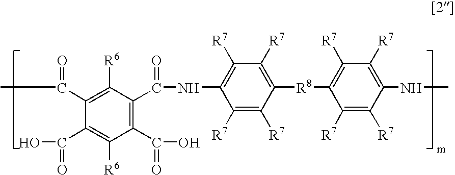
C1([R7])=C([R8]C2=C([R7])C([R7])=C(NC)C([R7])=C2[R7])C([R7])=C([R7])C(NC(=O)C2=C(C(=O)O)C([R6])=C(C(=O)O)C(C(=O)C)=C2[R6])=C1[R7]
